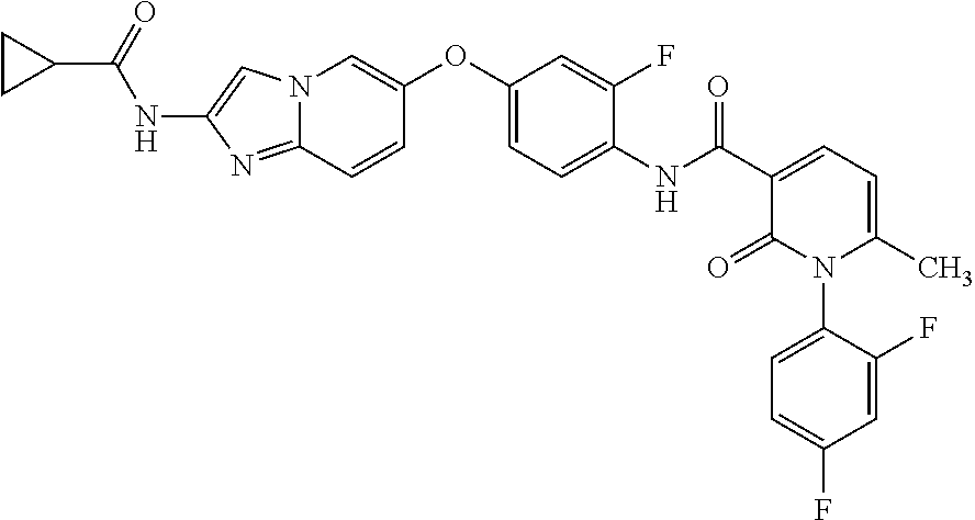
N12C(=NC(NC(C3CC3)=O)=C1)C=CC(OC1=CC=C(NC(C3=CC=C(C)N(C4=CC=C(F)C=C4F)C3=O)=O)C(F)=C1)=C2
